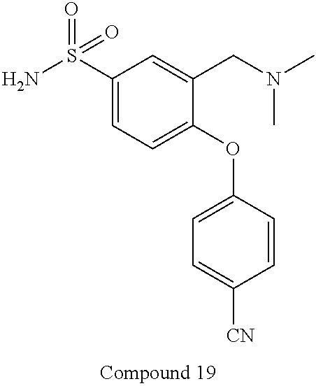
C1(S(N)(=O)=O)=CC=C(OC2=CC=C([CN])C=C2)C(CN(C)C)=C1
